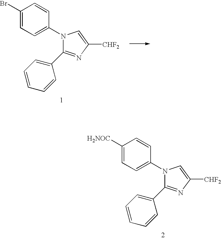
N1=C(C2=CC=CC=C2)N(C2=CC=C(Br)C=C2)C=C1[CHF2].N1=C(C2=CC=CC=C2)N(C2=CC=C([H2NOC])C=C2)C=C1[CHF2]
